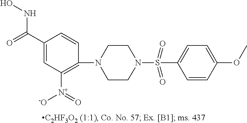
C1(S(N2CCN(C3=C([N+](=O)[O-])C=C(C(=O)NO)C=C3)CC2)(=O)=O)=CC=C(OC)C=C1
